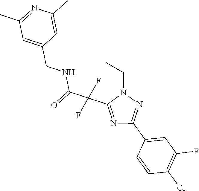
C1(C2=CC(F)=C(Cl)C=C2)=NN(CC)C(C(F)(C(NCC2=CC(C)=NC(C)=C2)=O)F)=N1
